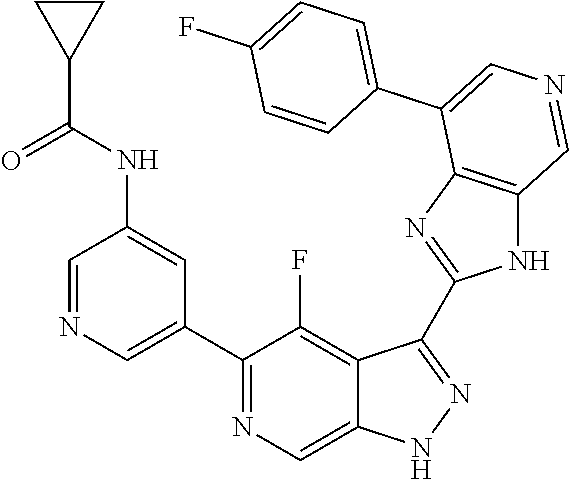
C1(C2=CN=CC(NC(=O)C3CC3)=C2)=NC=C2C(=C1F)C(C1=NC3=C(N1)C=NC=C3C1=CC=C(F)C=C1)=NN2
